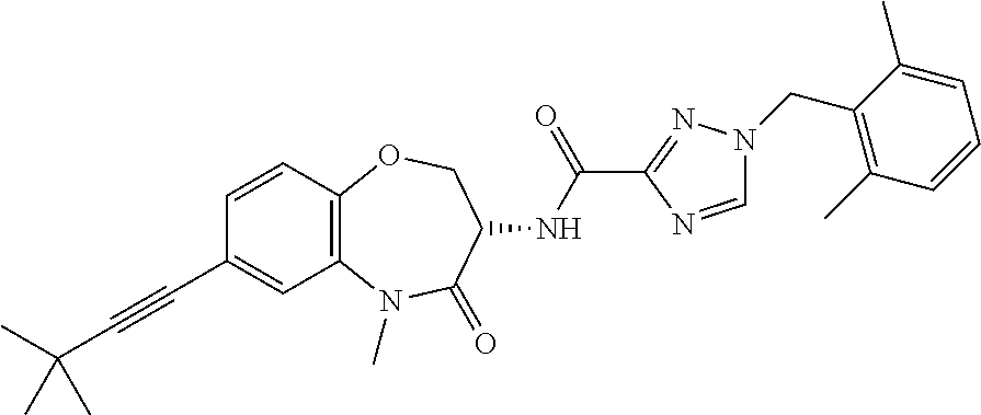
C1=CC2=C(C=C1C#CC(C)(C)C)N(C)C(=O)C(NC(C1=NN(CC3=C(C)C=CC=C3C)C=N1)=O)CO2
